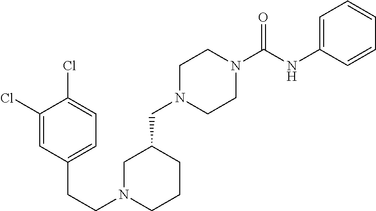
C1N(CC2CCCN(CCC3=CC=C(Cl)C(Cl)=C3)C2)CCN(C(NC2=CC=CC=C2)=O)C1
